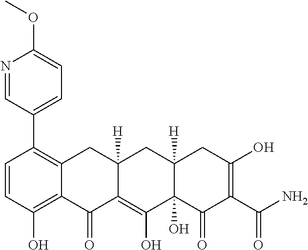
C1=CC(O)=C2C(=C1C1=CC=C(OC)N=C1)CC1([H])C(=C(O)C3(O)C([H])(C1)CC(O)=C(C(N)=O)C3=O)C2=O
